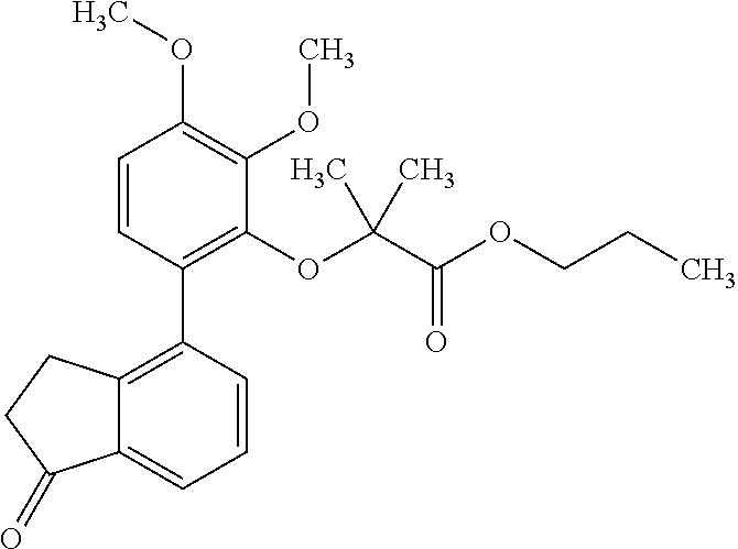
C12=C(C3=C(OC(C(OCCC)=O)(C)C)C(OC)=C(OC)C=C3)C=CC=C1C(=O)CC2
